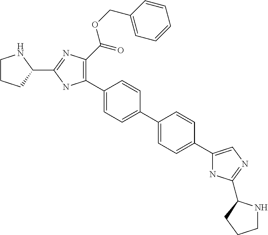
C1(C2=C(C(=O)OCC3=CC=CC=C3)N=C(C3NCCC3)N2)=CC=C(C2=CC=C(C3=CN=C(C4NCCC4)N3)C=C2)C=C1
